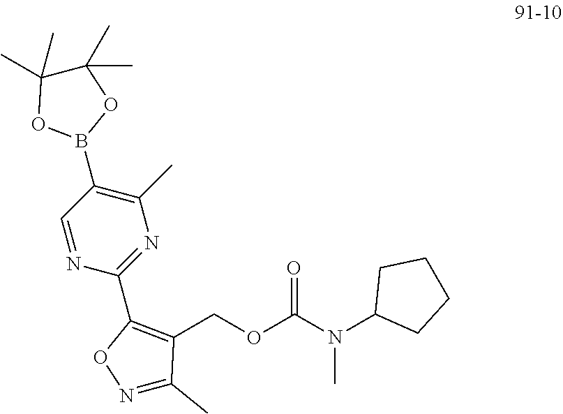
C1=NC(C2=C(COC(N(C3CCCC3)C)=O)C(C)=NO2)=NC(C)=C1B1OC(C)(C)C(C)(C)O1
